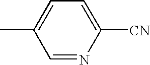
CC1=CC=C([CN])N=C1
